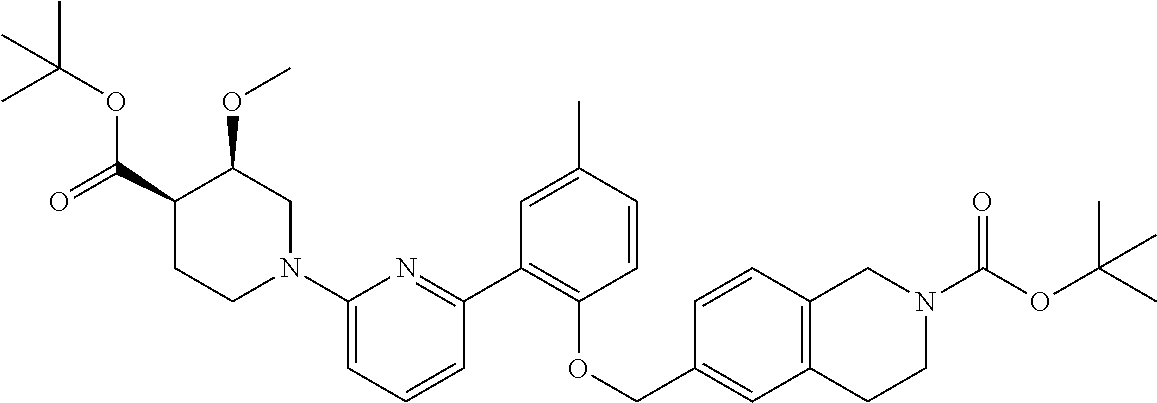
C1(N2CC(OC)C(C(=O)OC(C)(C)C)CC2)=CC=CC(C2=C(OCC3=CC4=C(C=C3)CN(C(=O)OC(C)(C)C)CC4)C=CC(C)=C2)=N1
